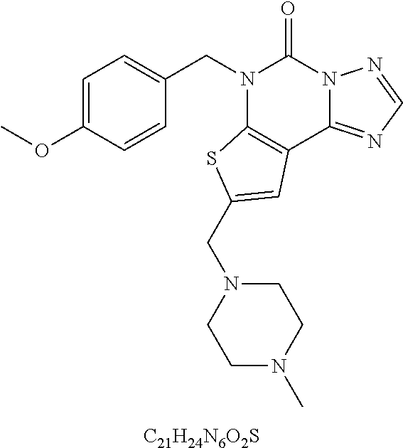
N1(CC2=CC=C(OC)C=C2)C2=C(C3=NC=NN3C1=O)C=C(CN1CCN(C)CC1)S2.[C21H24N6O2S]
